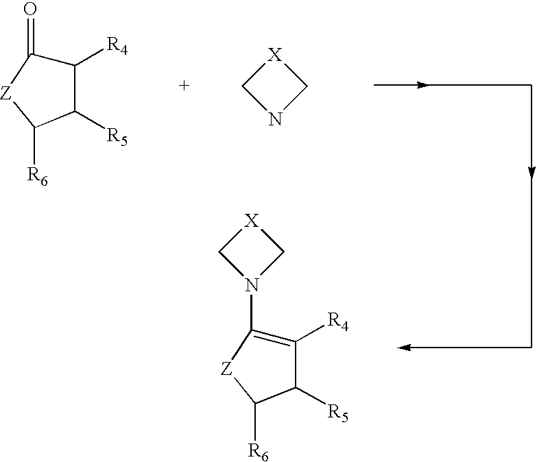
C1([R4])C([R5])C([R6])[Z]C1=O.C1NC[X]1.C1([R4])=C(N2C[X]C2)[Z]C([R6])C1[R5]
